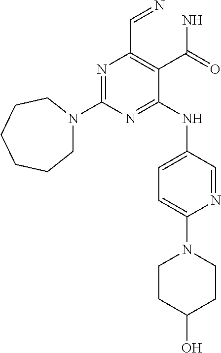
N1=C(N2CCCCCC2)N=C(NC2=CC=C(N3CCC(O)CC3)N=C2)C(C(N)=O)=C1C=N
